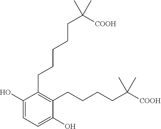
C1=C(O)C(CCCCCC(C)(C)[COOH])=C(CCCCC(C)(C)[COOH])C(O)=C1
